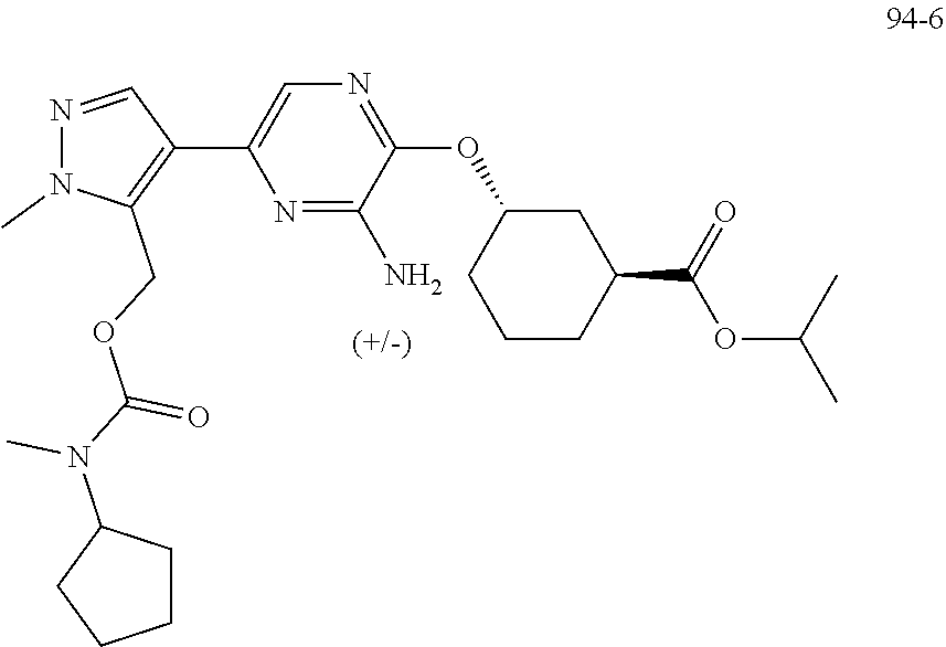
N1=C(N)C(OC2CCCC(C(OC(C)C)=O)C2)=NC=C1C1=C(COC(N(C2CCCC2)C)=O)N(C)N=C1
